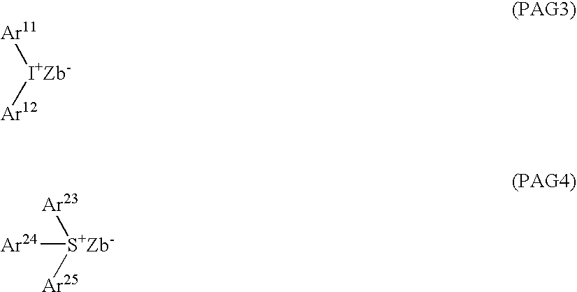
[Ar11][I+Zb-][Ar12].[Ar23][S+Zb-]([Ar25])[Ar24]
